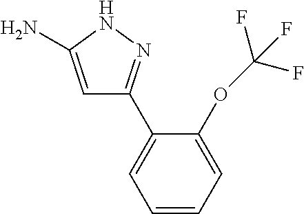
C1=C(N)NN=C1C1=CC=CC=C1OC(F)(F)F
